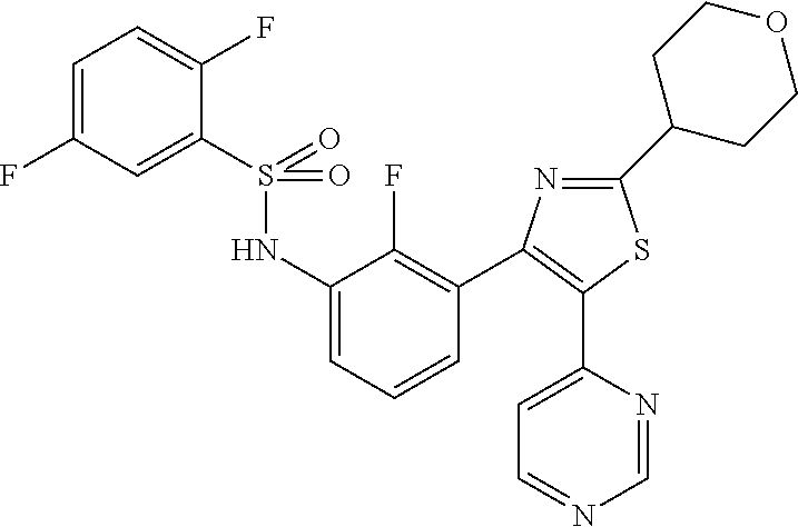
S(=O)(NC1=CC=CC(C2=C(C3=CC=NC=N3)SC(C3CCOCC3)=N2)=C1F)(=O)C1=CC(F)=CC=C1F
